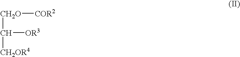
[CH2O](C([CH2OR4])[OR3])[COR2]
